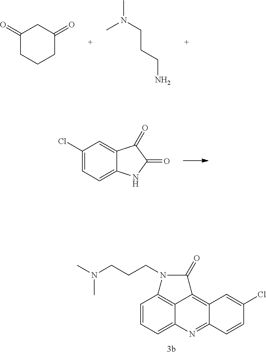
C1(Cl)=CC=C2C(=C1)C(=O)C(=O)N2.C1=CC=C2C3=C1N(CCCN(C)C)C(=O)C3=C1C(=N2)C=CC(Cl)=C1.C1(=O)CCCC(=O)C1.CN(CCCN)C
